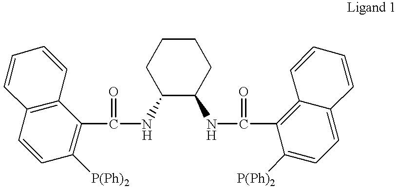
C1(NC(C2=C([P(Ph)2])C=CC3=C2C=CC=C3)=O)C(NC(C2=C3C(=CC=C2[P(Ph)2])C=CC=C3)=O)CCCC1
